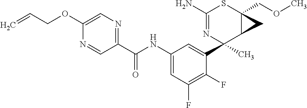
N1=CC(C(NC2=CC(F)=C(F)C(C3(C)C4C(COC)(SC(N)=N3)C4)=C2)=O)=NC=C1OCC=C
